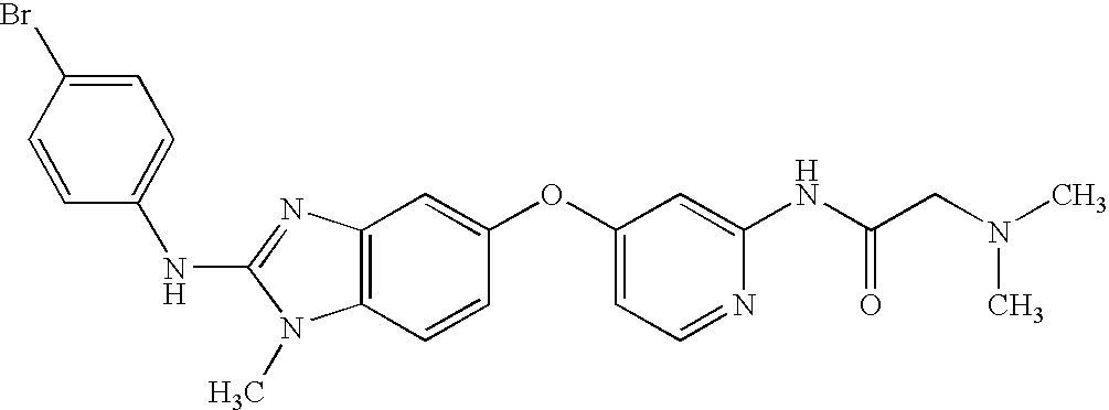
N(C1=NC2=C(N1C)C=CC(OC1=CC=NC(NC(CN(C)C)=O)=C1)=C2)C1=CC=C(Br)C=C1
